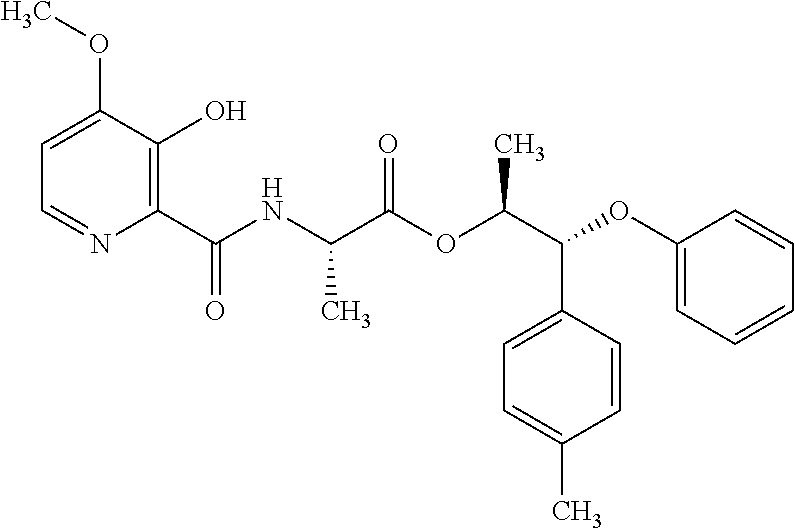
C1=C(OC)C(O)=C(C(NC(C(OC(C(C2=CC=C(C)C=C2)OC2=CC=CC=C2)C)=O)C)=O)N=C1
